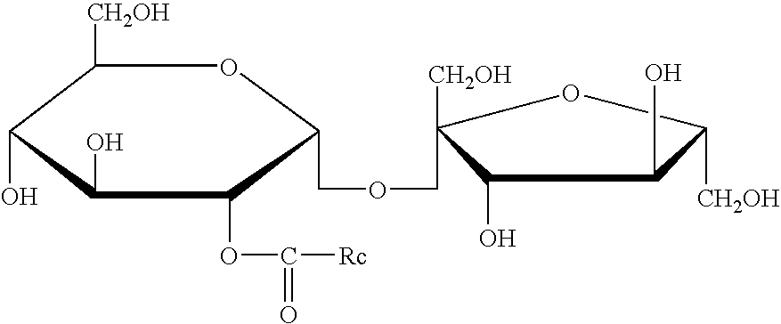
C1([CH2OH])C(O)C(O)C(OC([Rc])=O)C(COCC2([CH2OH])C(O)C(O)C([CH2OH])O2)O1
